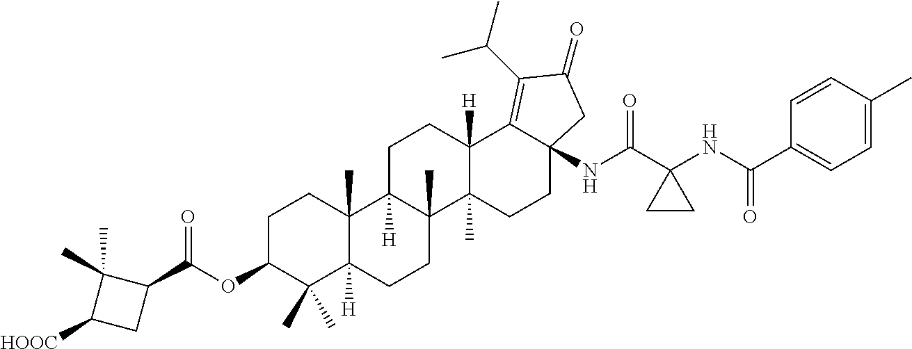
C1C2([H])C(C)(C3(C)C([H])(C1)C1=C(C(C)C)C(=O)CC1(NC(C1(NC(C4=CC=C(C)C=C4)=O)CC1)=O)CC3)CCC1([H])C2(C)CCC(OC(C2C(C)(C)C([HOOC])C2)=O)C1(C)C
